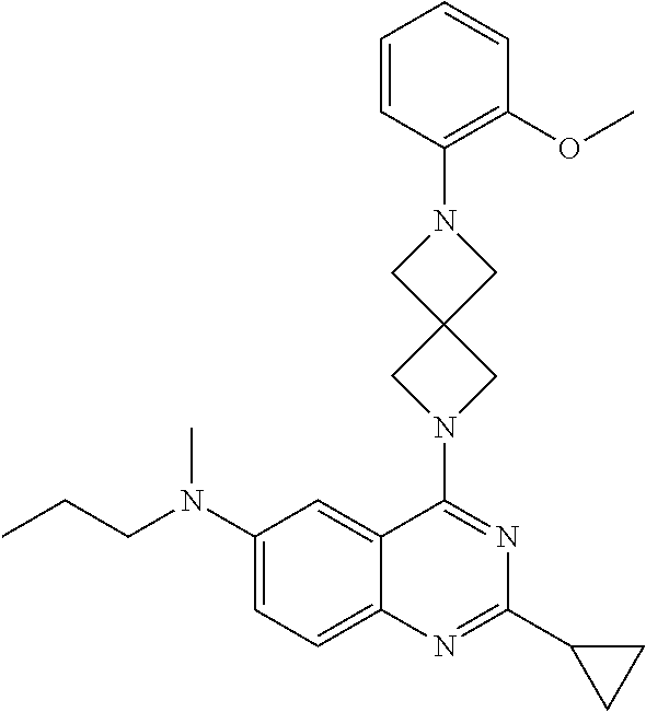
C1(N(CCC)C)=CC=C2C(=C1)C(N1CC3(CN(C4=C(OC)C=CC=C4)C3)C1)=NC(C1CC1)=N2
